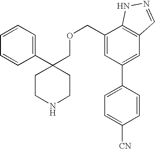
C1=CC=C(C2(COCC3=CC(C4=CC=C([CN])C=C4)=CC4=C3NN=C4)CCNCC2)C=C1
